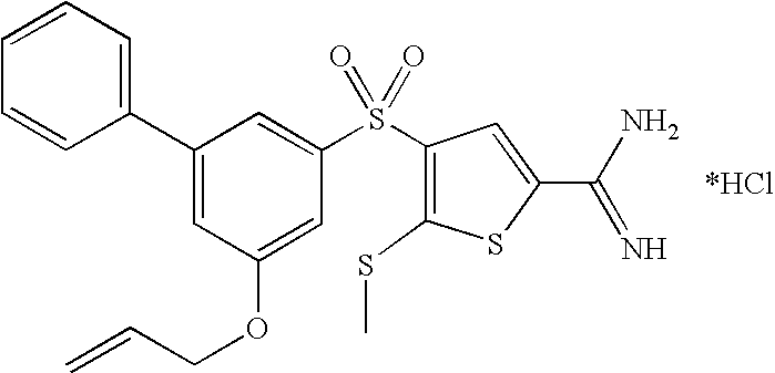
C1(C2=CC=CC=C2)=CC(OCC=C)=CC(S(C2=C(SC)SC(C(N)=N)=C2)(=O)=O)=C1.[*HCl]
